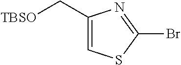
C1(C[TBSO])=CSC(Br)=N1
